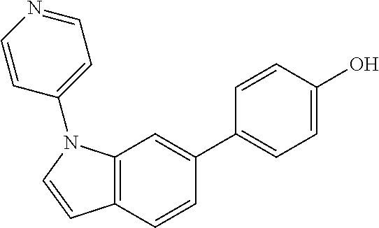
C12=C(N(C3=CC=NC=C3)C=C1)C=C(C1=CC=C(O)C=C1)C=C2
